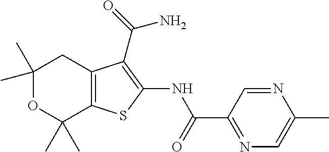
C1(C)(C)OC(C)(C)C2=C(C1)C(C(=O)N)=C(NC(C1=NC=C(C)N=C1)=O)S2
